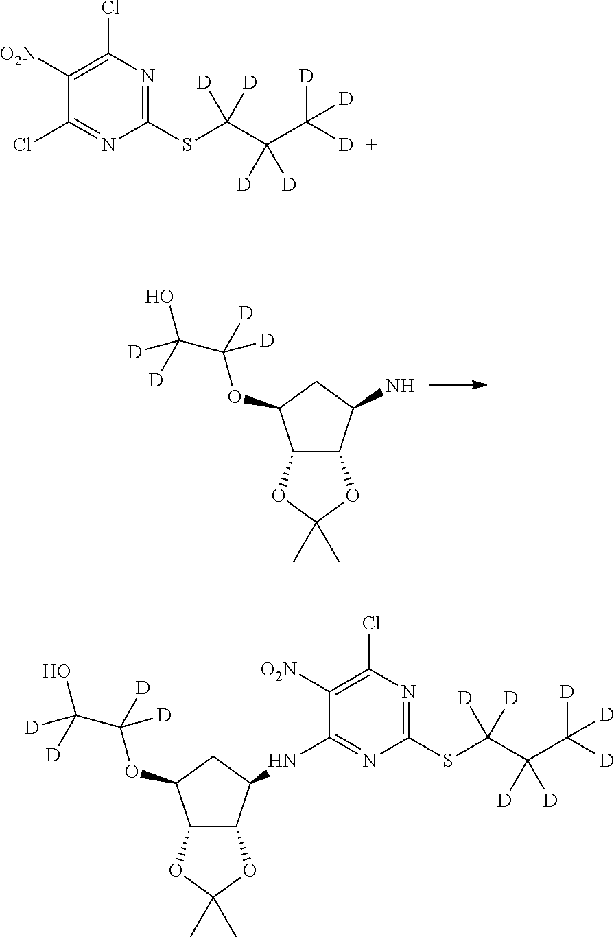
C12C(C(N)CC1OC(C(O)([D])[D])([D])[D])OC(C)(C)O2.C1([O2N])=C(Cl)N=C(SC(C(C([D])([D])[D])([D])[D])([D])[D])N=C1Cl.C12C(C(NC3=NC(SC(C(C([D])([D])[D])([D])[D])([D])[D])=NC(Cl)=C3[O2N])CC1OC(C(O)([D])[D])([D])[D])OC(C)(C)O2
